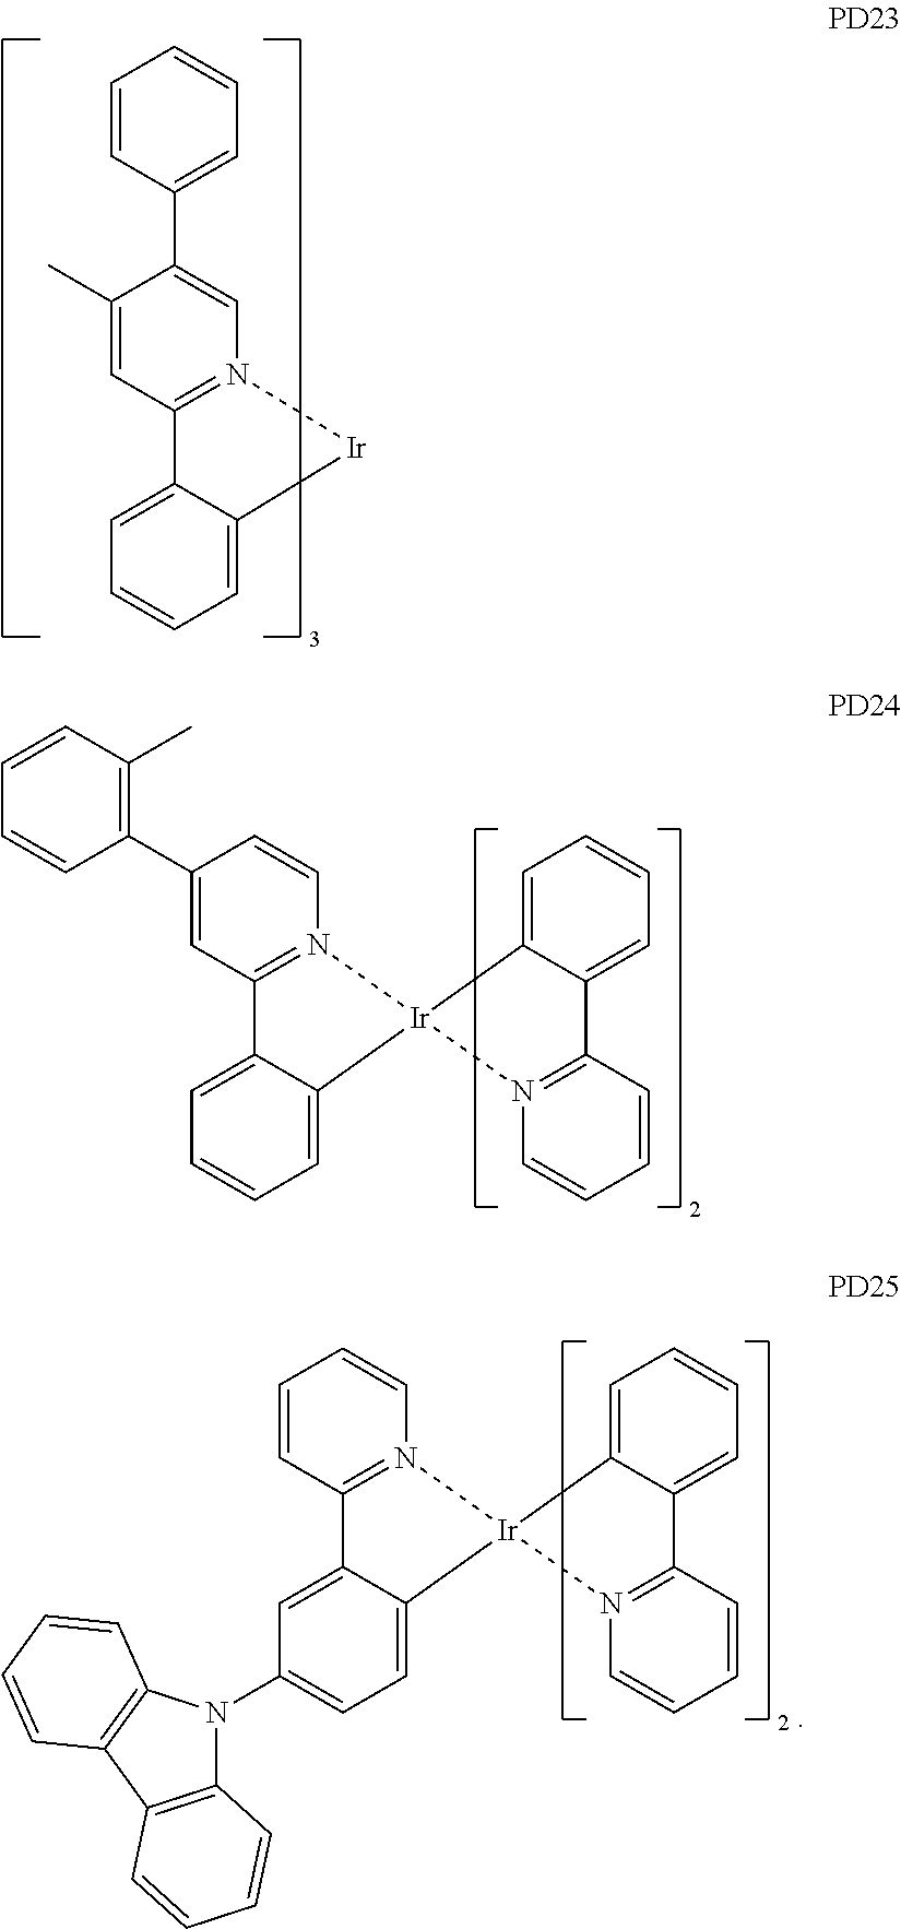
C1(C)=CC2=N(C=C1C1=CC=CC=C1)[Ir]C1=CC=CC=C21.C1(C2=C(C)C=CC=C2)=CC2=N(C=C1)[Ir]1(C3=CC=CC=C23)N2=C(C=CC=C2)C2=CC=CC=C21.C1=CC2=N(C=C1)[Ir]1(C3=CC=C(N4C5=C(C6=C4C=CC=C6)C=CC=C5)C=C23)N2=C(C=CC=C2)C2=CC=CC=C21
